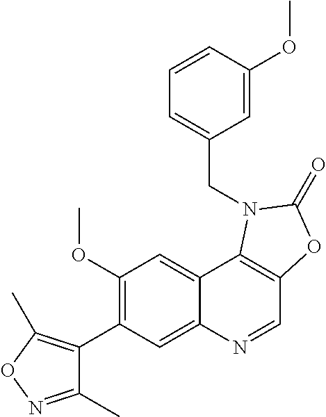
C1(C2=C(OC)C=C3C(=C2)N=CC2=C3N(CC3=CC=CC(OC)=C3)C(=O)O2)=C(C)ON=C1C
